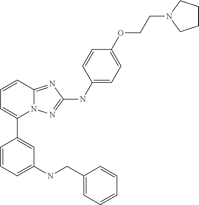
C1=CC2=NC(NC3=CC=C(OCCN4CCCC4)C=C3)=NN2C(C2=CC(NCC3=CC=CC=C3)=CC=C2)=C1
